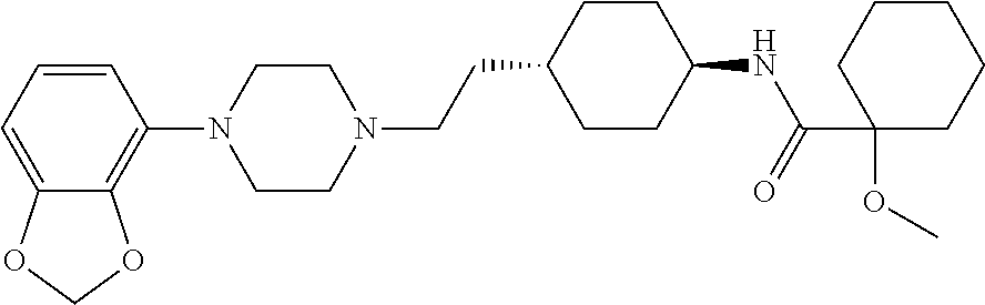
C1=CC=C2C(=C1N1CCN(CCC3CCC(NC(C4(OC)CCCCC4)=O)CC3)CC1)OCO2
